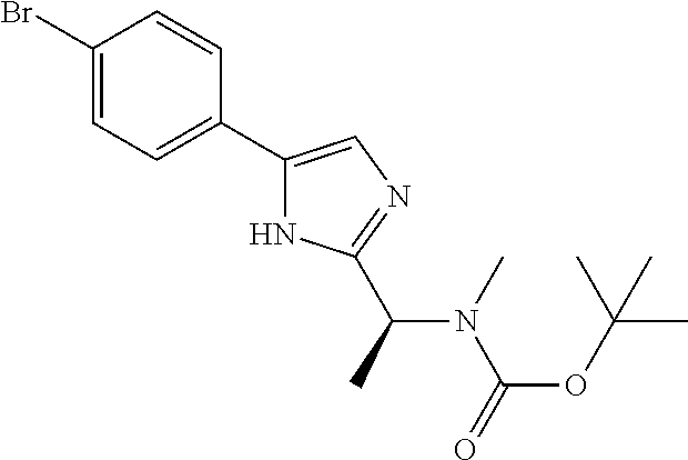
C1(Br)=CC=C(C2=CN=C(C(N(C(OC(C)(C)C)=O)C)C)N2)C=C1
